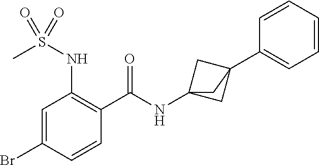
C1=C(Br)C=CC(C(=O)NC23CC(C4=CC=CC=C4)(C2)C3)=C1NS(C)(=O)=O
